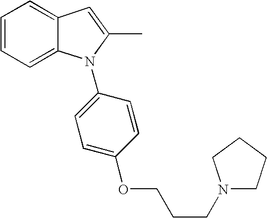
C1=CC=C2C(=C1)C=C(C)N2C1=CC=C(OCCCN2CCCC2)C=C1
